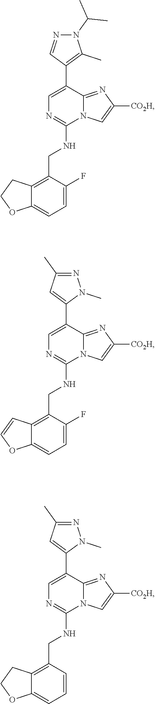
C1=C(F)C(CNC2=NC=C(C3=C(C)N(C(C)C)N=C3)C3=NC([CO2H])=CN23)=C2C(=C1)OCC2.C1=C(F)C(CNC2=NC=C(C3=CC(C)=NN3C)C3=NC([CO2H])=CN23)=C2C(=C1)OC=C2.C1=CC(CNC2=NC=C(C3=CC(C)=NN3C)C3=NC([CO2H])=CN23)=C2C(=C1)OCC2
